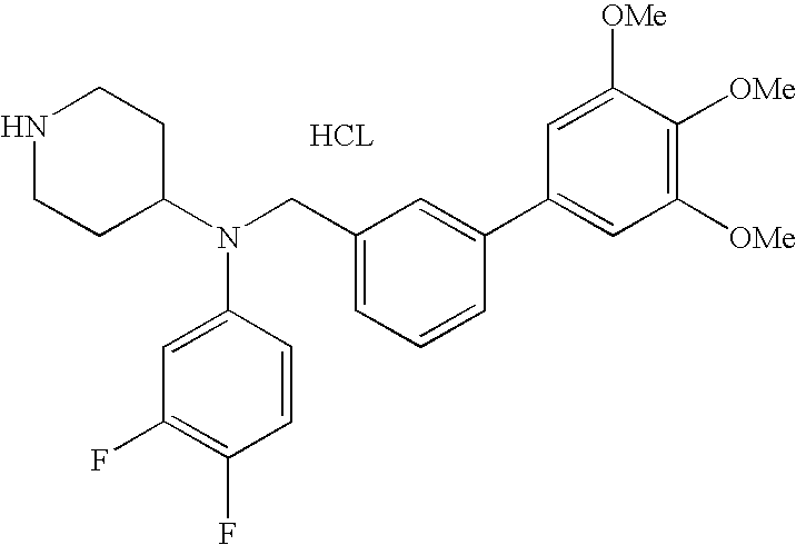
N1CCC(N(CC2=CC=CC(C3=CC([OMe])=C([OMe])C([OMe])=C3)=C2)C2=CC(F)=C(F)C=C2)CC1.[HCL]
